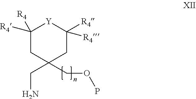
C1([R4])([R4])CC(CN)(COP)CC([R4])([R4])[Y]1
